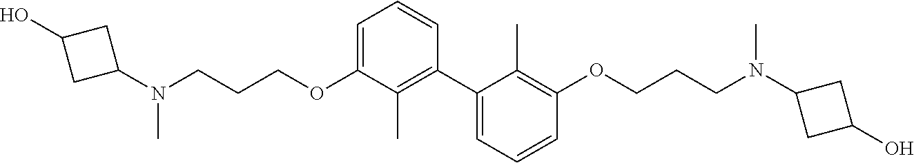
C1=C(OCCCN(C)C2CC(O)C2)C(C)=C(C2=CC=CC(OCCCN(C3CC(O)C3)C)=C2C)C=C1
